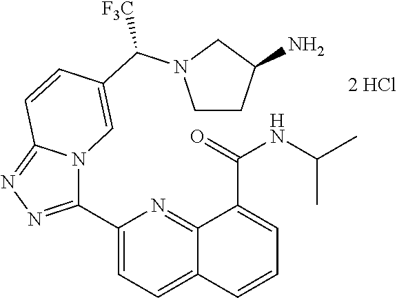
C1(C2=NN=C3N2C=C(C([F3C])N2CCC(N)C2)C=C3)=CC=C2C(=N1)C(C(NC(C)C)=O)=CC=C2
